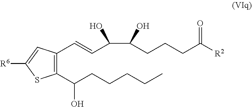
C1(C(CCCCC)O)=C(C=CC(C(CCCC([R2])=O)O)O)C=C([R6])S1
